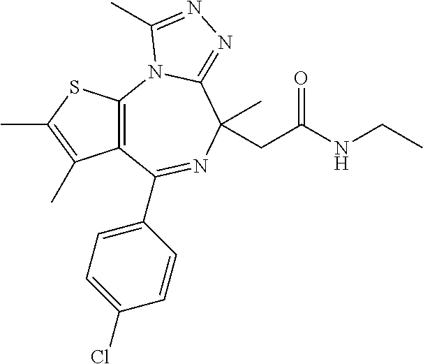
C12=C(N3C(=NN=C3C)C(CC(NCC)=O)(C)N=C1C1=CC=C(Cl)C=C1)SC(C)=C2C
